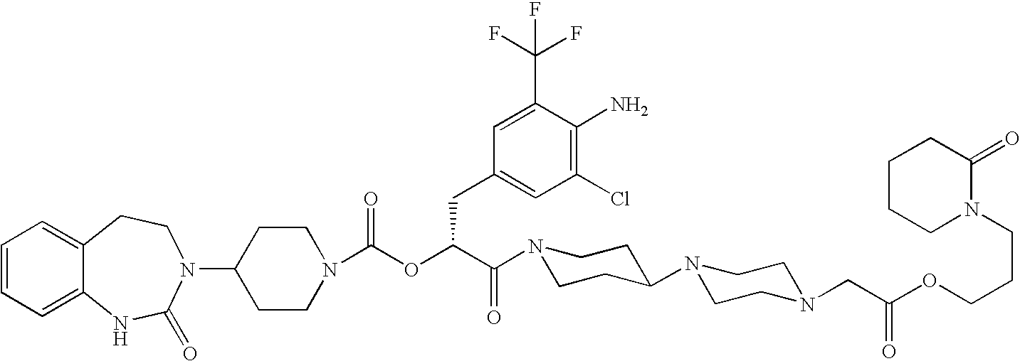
C12=CC=CC=C1NC(=O)N(C1CCN(C(OC(C(=O)N3CCC(N4CCN(CC(OCCCN5C(=O)CCCC5)=O)CC4)CC3)CC3=CC(Cl)=C(N)C(C(F)(F)F)=C3)=O)CC1)CC2
